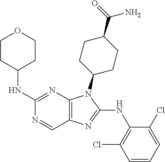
C1(NC2CCOCC2)=NC2=C(C=N1)N=C(NC1=C(Cl)C=CC=C1Cl)N2C1CCC(C(=O)N)CC1
